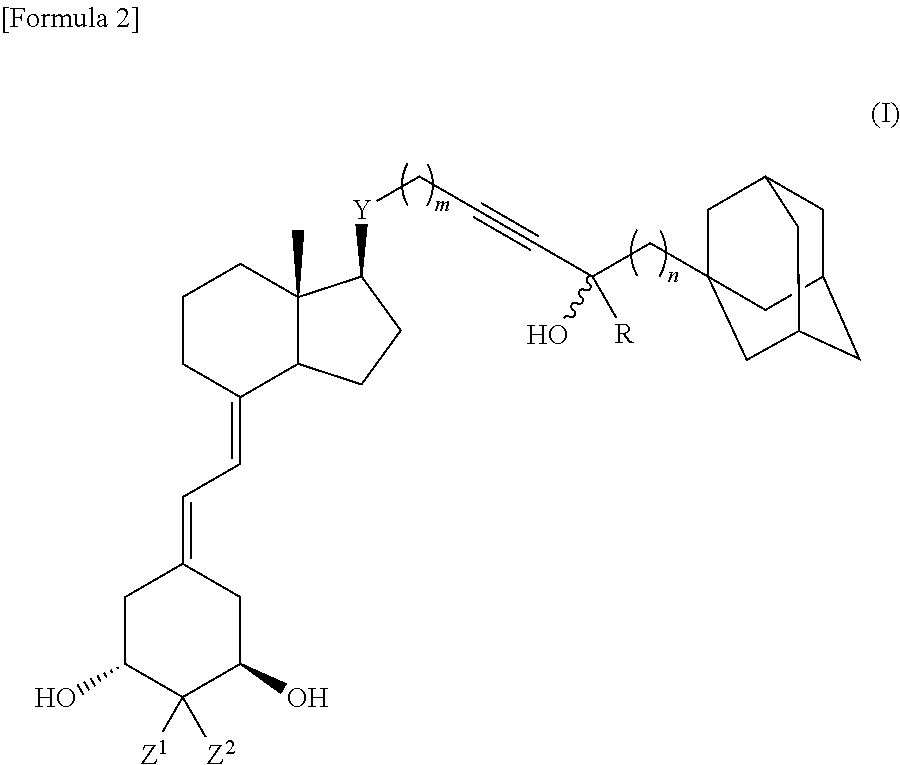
C1C(O)C([Z1])([Z2])C(O)CC1=CC=C1C2C(C)(CCC1)C([Y]CC#CC(CC13CC4CC(CC(C1)C4)C3)(O)[R])CC2
